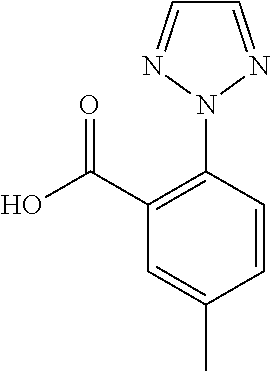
C1(C(O)=O)=C(N2N=CC=N2)C=CC(C)=C1
